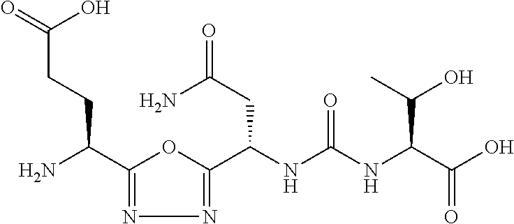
C1(C(N)CCC(=O)O)=NN=C(C(NC(NC(C(O)=O)C(O)C)=O)CC(=O)N)O1
